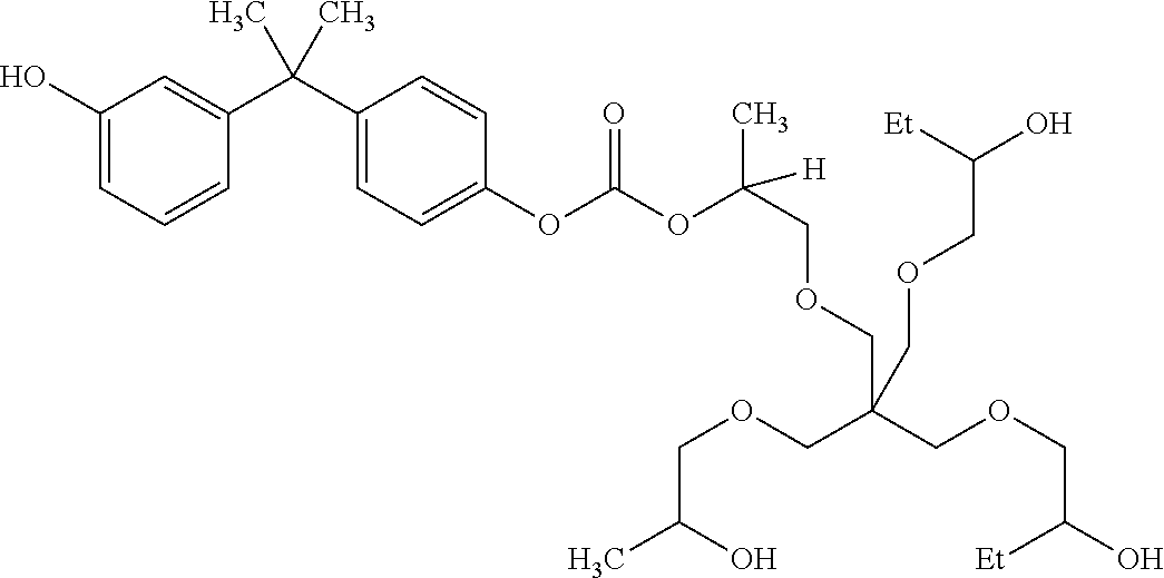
C1(O)=CC=CC(C(C2=CC=C(OC(OC(C)(COCC(COCC(O)[Et])(COCC(C)O)COCC(O)[Et])[H])=O)C=C2)(C)C)=C1
